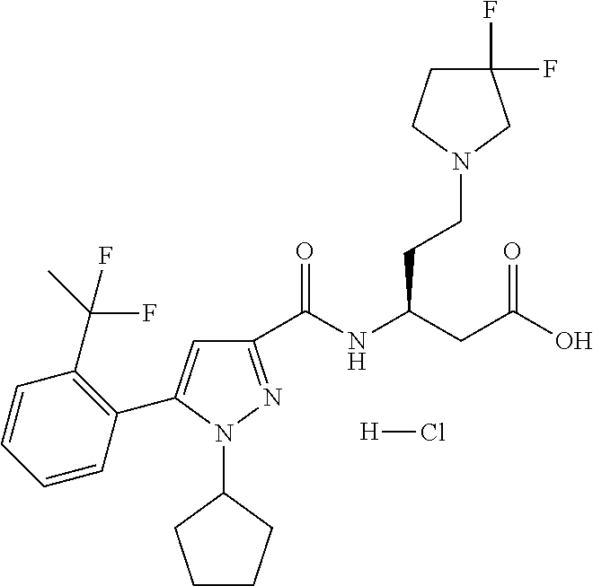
C1(C(NC(CC(O)=O)CCN2CC(F)(F)CC2)=O)=NN(C2CCCC2)C(C2=C(C(C)(F)F)C=CC=C2)=C1.[H]Cl
